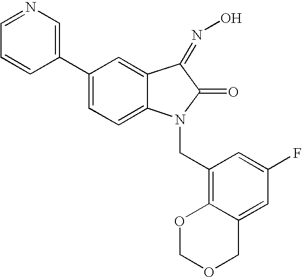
C1(C2=CN=CC=C2)=CC=C2C(=C1)C(=NO)C(=O)N2CC1=C2C(=CC(F)=C1)COCO2
